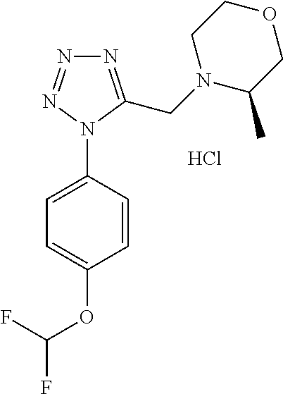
C1=C(N2C(CN3C(C)COCC3)=NN=N2)C=CC(OC(F)F)=C1.Cl
